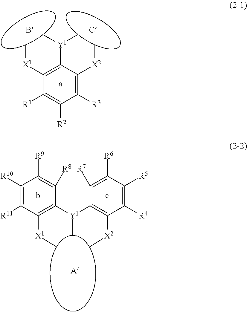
C1([X1]C)=C([Y1](C)C)C([X2]C)=C([R3])C([R2])=C1[R1].C[X1]C1=C([Y1](C)C2=C([X2]C)C([R4])=C([R5])C([R6])=C2[R7])C([R8])=C([R9])C([R10])=C1[R11]
